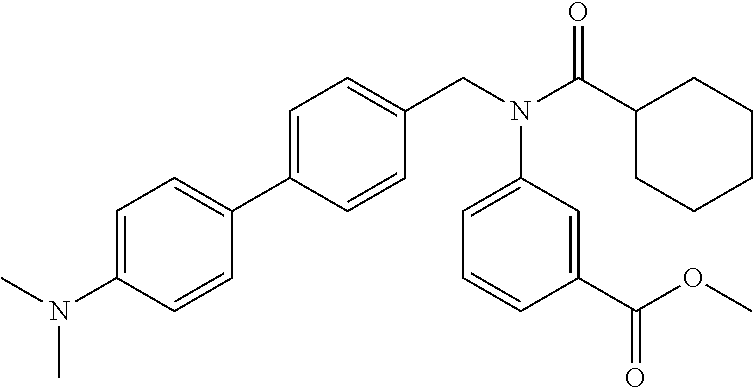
C1=C(N(C)C)C=CC(C2=CC=C(CN(C(C3CCCCC3)=O)C3=CC=CC(C(OC)=O)=C3)C=C2)=C1
